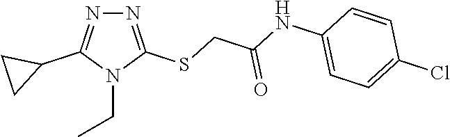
N1=C(SCC(NC2=CC=C(Cl)C=C2)=O)N(CC)C(C2CC2)=N1
